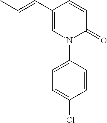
C1=C(C=CC)C=CC(=O)N1C1=CC=C(Cl)C=C1
